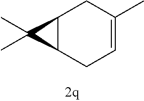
C12C(CC=C(C)C1)C2(C)C
